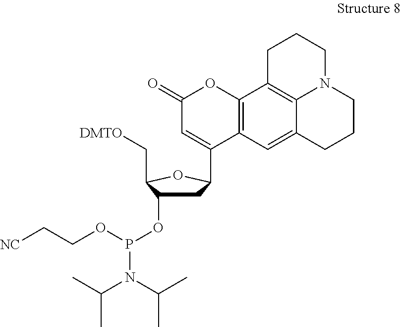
C1C(OP(OCC[NC])N(C(C)C)C(C)C)C(C[DMTO])OC1C1=CC(=O)OC2=C1C=C1C3=C2CCCN3CCC1
